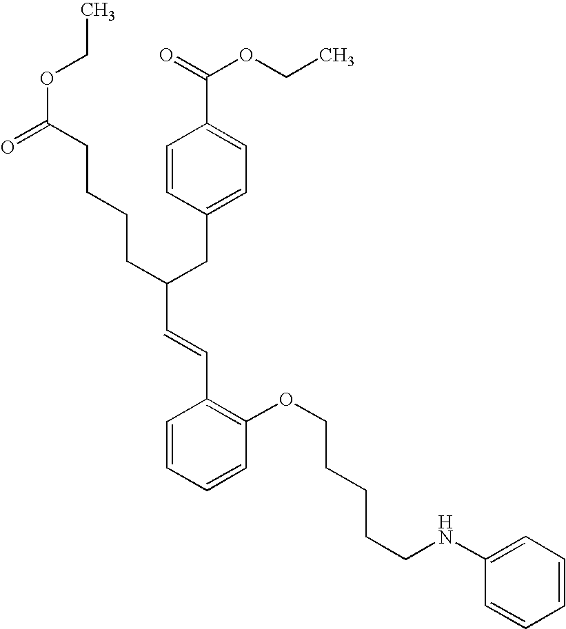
C1=CC=CC(OCCCCCNC2=CC=CC=C2)=C1C=CC(CCCCC(OCC)=O)CC1=CC=C(C(=O)OCC)C=C1
